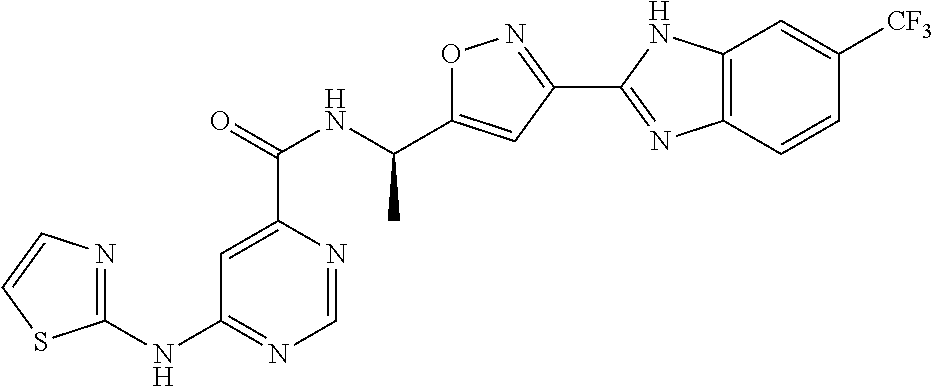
C1=NC(C(=O)NC(C2=CC(C3=NC4=C(N3)C=C([CF3])C=C4)=NO2)C)=CC(NC2=NC=CS2)=N1
